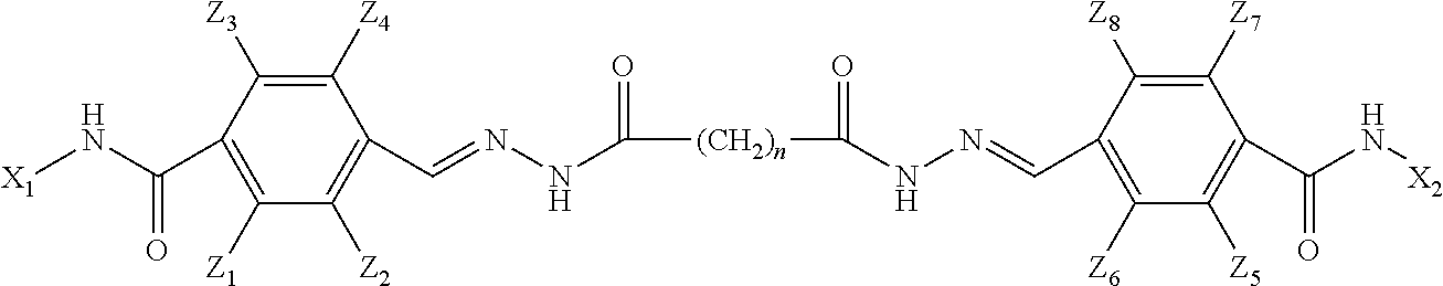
C(=NNC(=O)[(CH2)n]C(NN=CC1=C([Z6])C([Z5])=C(C(N[X2])=O)C([Z7])=C1[Z8])=O)C1=C([Z2])C([Z1])=C(C(N[X1])=O)C([Z3])=C1[Z4]
